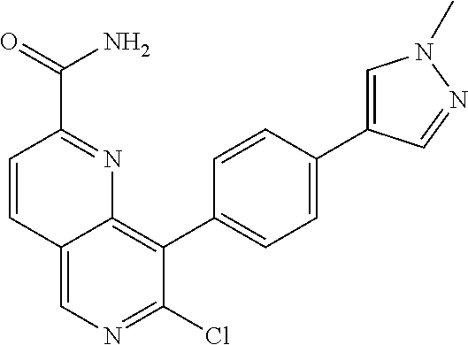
C1=CC(C(=O)N)=NC2=C(C3=CC=C(C4=CN(C)N=C4)C=C3)C(Cl)=NC=C12
